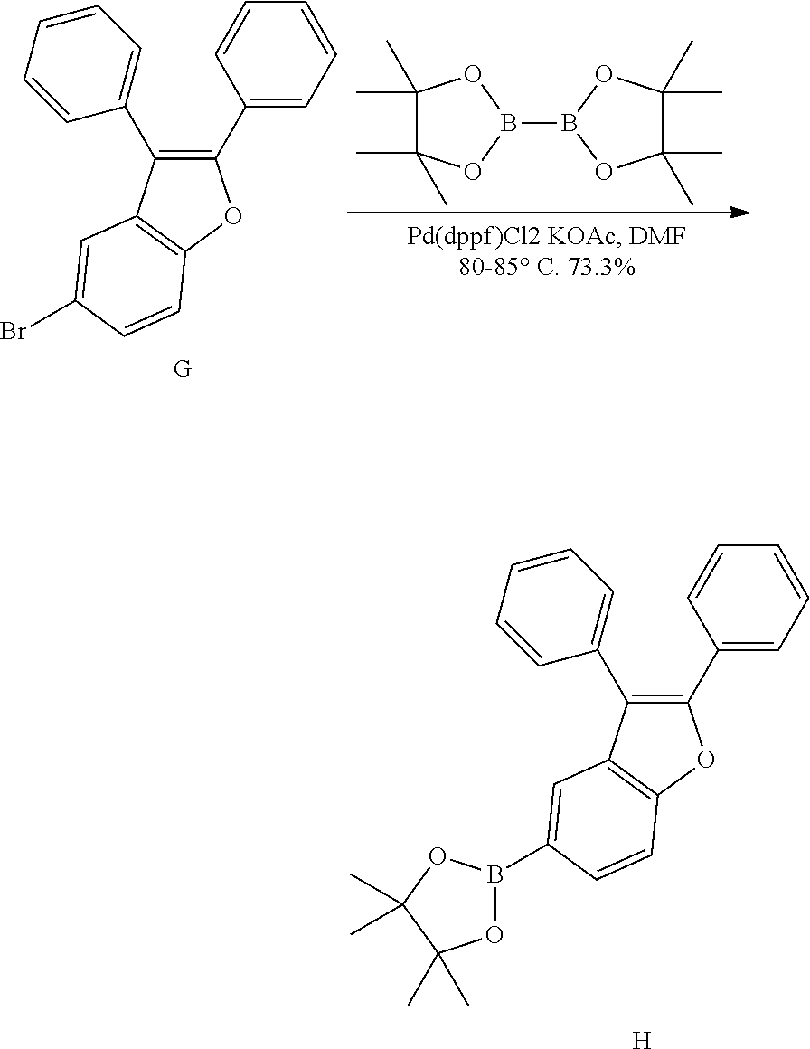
C1(C2=CC=CC=C2)=C(C2=CC=CC=C2)OC2=C1C=C(B1OC(C)(C)C(C)(C)O1)C=C2.[H].C1(C2=CC=CC=C2)=C(C2=CC=CC=C2)OC2=C1C=C(Br)C=C2.[G].C1(C)(C)C(C)(C)OB(B2OC(C)(C)C(C)(C)O2)O1
